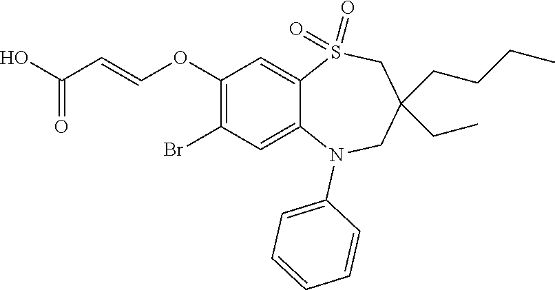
OC(=O)C=COC1=C(Br)C=C2C(=C1)S(=O)(=O)CC(CC)(CCCC)CN2C1=CC=CC=C1
